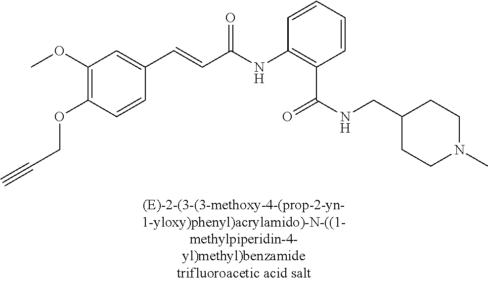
C1(OC)=C(OCC#C)C=CC(C=CC(=O)NC2=C(C(=O)NCC3CCN(C)CC3)C=CC=C2)=C1
